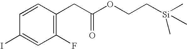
C1(F)=C(CC(=O)OCC[Si](C)(C)C)C=CC(I)=C1
